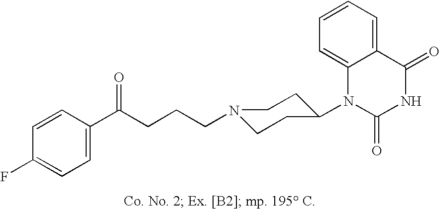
C12=CC=CC=C1C(=O)NC(=O)N2C1CCN(CCCC(C2=CC=C(F)C=C2)=O)CC1
